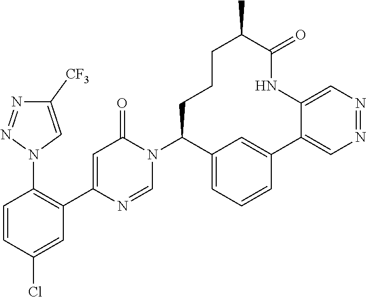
C1=C(C2=C(N3C=C([CF3])N=N3)C=CC(Cl)=C2)N=CN(C2C3=CC=CC(=C3)C3=CN=NC=C3NC(=O)C(C)CCC2)C1=O
